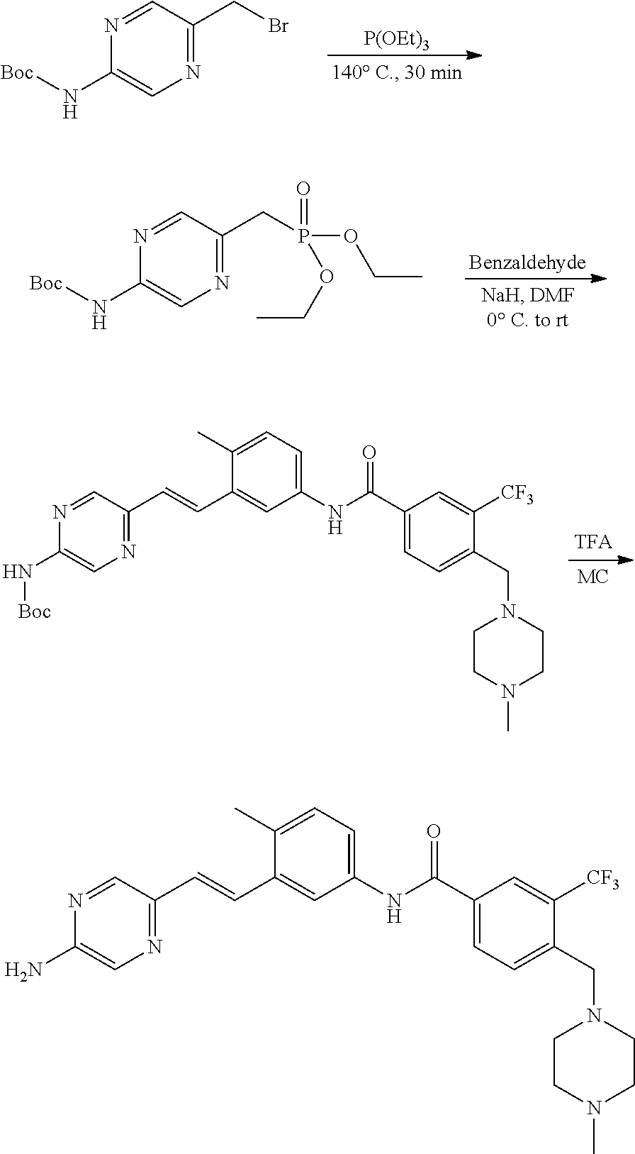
[P(OEt)3].[Boc]NC1=CN=C(CBr)C=N1.[Benzaldehyde].[Boc]NC1=CN=C(CP(=O)(OCC)OCC)C=N1.N([Boc])C1=CN=C(C=CC2=CC(NC(C3=CC=C(CN4CCN(C)CC4)C([CF3])=C3)=O)=CC=C2C)C=N1.NC1=CN=C(C=CC2=CC(NC(C3=CC=C(CN4CCN(C)CC4)C([CF3])=C3)=O)=CC=C2C)C=N1
